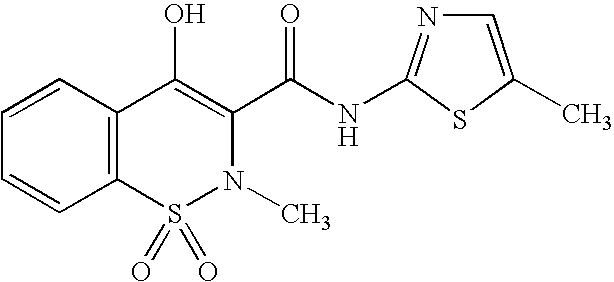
C1=C(C)SC(NC(C2=C(O)C3=C(S(=O)(=O)N2C)C=CC=C3)=O)=N1
